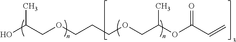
OC(COCCCOCC(OC(C=C)=O)C)C
